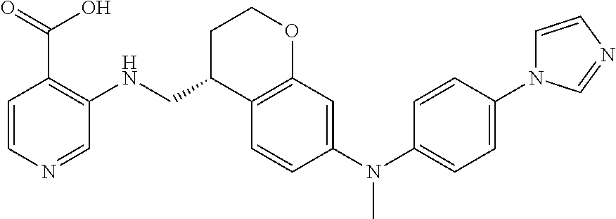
C1=CN=CC(NCC2C3=C(OCC2)C=C(N(C2=CC=C(N4C=CN=C4)C=C2)C)C=C3)=C1C(=O)O
